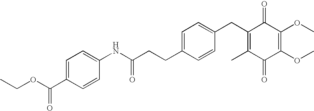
C1(=O)C(C)=C(CC2=CC=C(CCC(NC3=CC=C(C(OCC)=O)C=C3)=O)C=C2)C(=O)C(OC)=C1OC
